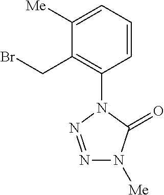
C1([Me])=CC=CC(N2N=NN([Me])C2=O)=C1CBr
